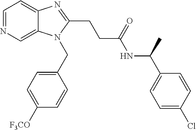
C1=NC=C2C(=C1)N=C(CCC(NC(C1=CC=C(Cl)C=C1)C)=O)N2CC1=CC=C([F3CO])C=C1
